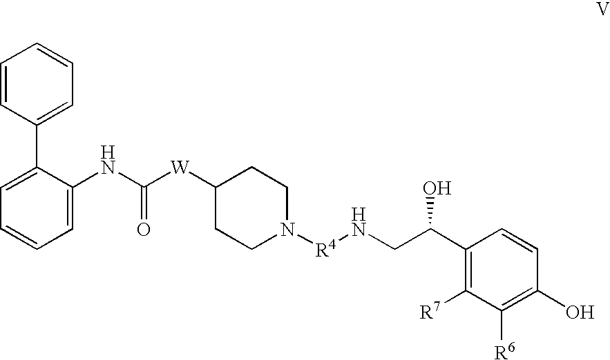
C1=CC(C2=CC=CC=C2NC([W]C2CCN([R4]NCC(C3=C([R7])C([R6])=C(O)C=C3)O)CC2)=O)=CC=C1
